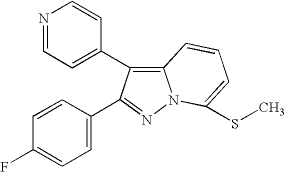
N1=CC=C(C2=C3N(N=C2C2=CC=C(F)C=C2)C(SC)=CC=C3)C=C1
